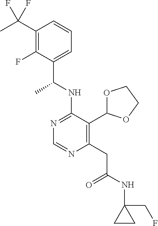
N1=C(NC(C)C2=CC=CC(C(F)(F)C)=C2F)C(C2OCCO2)=C(CC(=O)NC2(CF)CC2)N=C1
